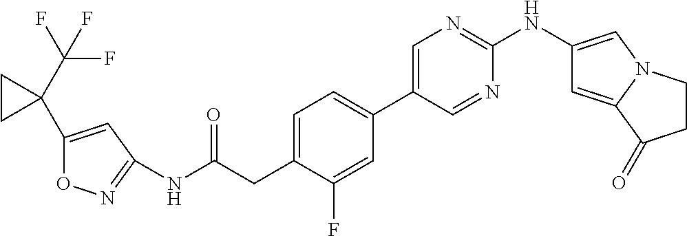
N(C(=O)CC1=CC=C(C2=CN=C(NC3=CN4CCC(=O)C4=C3)N=C2)C=C1F)C1=NOC(C2(C(F)(F)F)CC2)=C1
